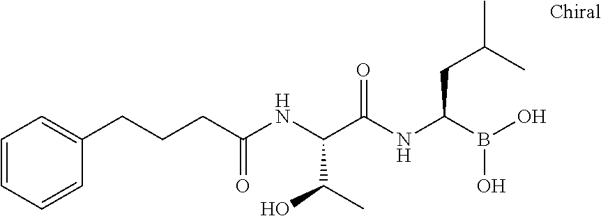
C1(CCCC(NC(C(NC(B(O)O)CC(C)C)=O)C(C)O)=O)=CC=CC=C1
